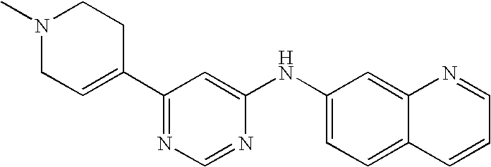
N1(C)CC=C(C2=NC=NC(NC3=CC=C4C(=C3)N=CC=C4)=C2)CC1
